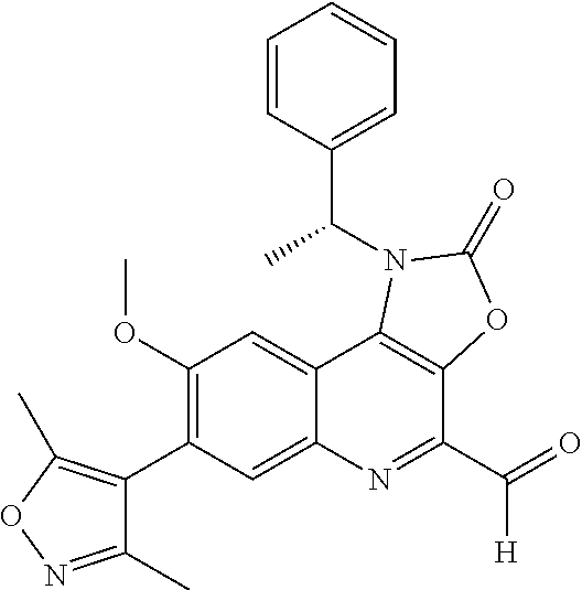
C1(C)=NOC(C)=C1C1=C(OC)C=C2C(=C1)N=C(C([H])=O)C1=C2N(C(C2=CC=CC=C2)C)C(=O)O1
